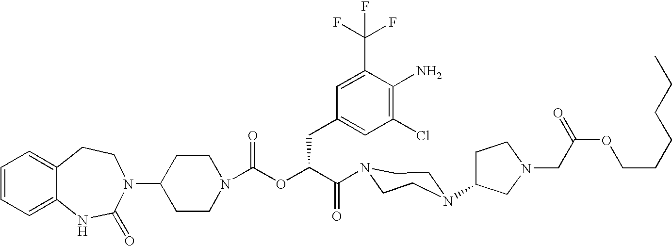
C12=CC=CC=C1NC(=O)N(C1CCN(C(OC(C(=O)N3CCN(C4CCN(CC(OCCCCCC)=O)C4)CC3)CC3=CC(Cl)=C(N)C(C(F)(F)F)=C3)=O)CC1)CC2
